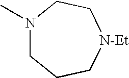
N1(C)CCC[N-Et]CC1
